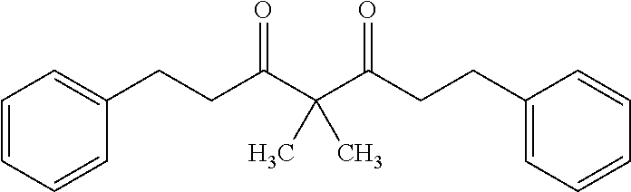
C(C(C(=O)CCC1=CC=CC=C1)(C)C)(CCC1=CC=CC=C1)=O
